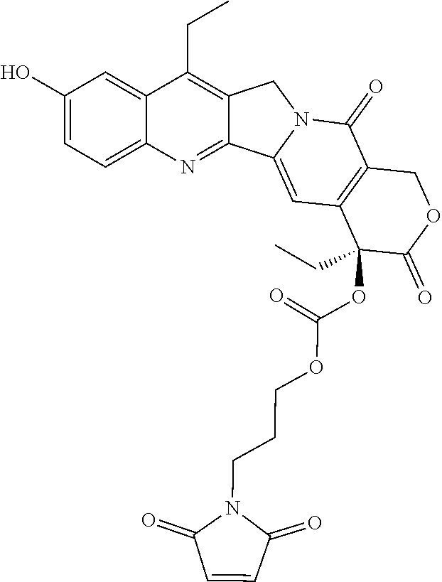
C(CCN1C(=O)C=CC1=O)OC(=O)OC1(CC)C(=O)OCC2=C1C=C1C3=NC4=CC=C(O)C=C4C(CC)=C3CN1C2=O
